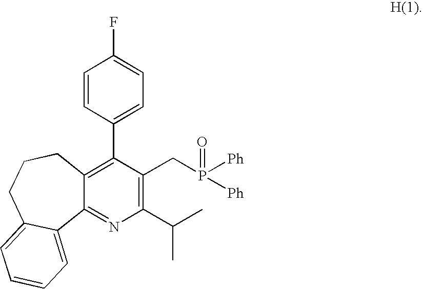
C12=C(C3=CC=C(F)C=C3)C(CP([Ph])([Ph])=O)=C(C(C)C)N=C1C1=CC=CC=C1CCC2
